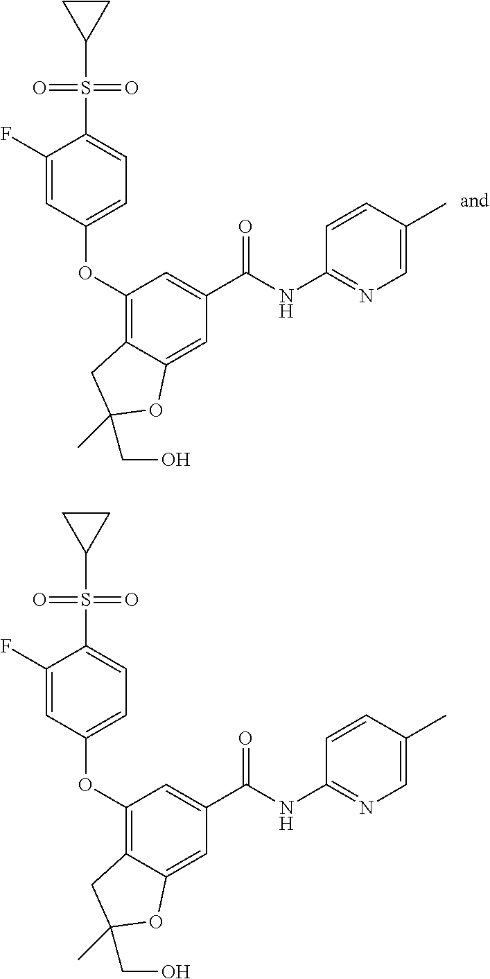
C1(OC2=CC=C(S(=O)(=O)C3CC3)C(F)=C2)=C2C(=CC(C(=O)NC3=NC=C(C)C=C3)=C1)OC(CO)(C)C2.C1(OC2=CC=C(S(=O)(=O)C3CC3)C(F)=C2)=C2C(=CC(C(=O)NC3=NC=C(C)C=C3)=C1)OC(CO)(C)C2
